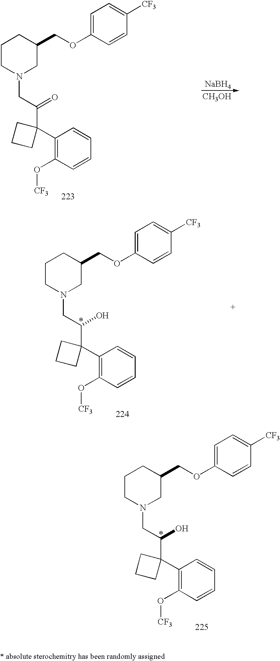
C1CN(CC(O)C2(C3=C(O[CF3])C=CC=C3)CCC2)CC(COC2=CC=C([CF3])C=C2)C1.C1CN(CC(=O)C2(C3=C(O[CF3])C=CC=C3)CCC2)CC(COC2=CC=C([CF3])C=C2)C1.[NaBH4].[CH3OH].C1CN(CC(O)C2(C3=C(O[CF3])C=CC=C3)CCC2)CC(COC2=CC=C([CF3])C=C2)C1
